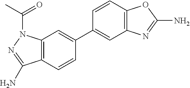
C12=C(N(C(=O)C)N=C1N)C=C(C1=CC3=C(C=C1)OC(N)=N3)C=C2
